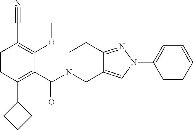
C1(C(=O)N2CC3=CN(C4=CC=CC=C4)N=C3CC2)=C(C2CCC2)C=CC(C#N)=C1OC
